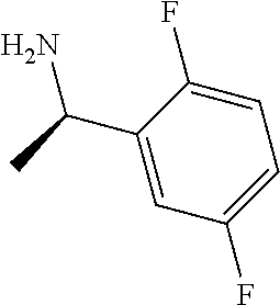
C1=C(F)C(C(C)N)=CC(F)=C1
